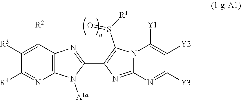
C12=NC(C3=NC4=C(N3[A1a])N=C([R4])C([R3])=C4[R2])=C(S([R1])=O)N1C([Y1])=C([Y2])C([Y3])=N2
